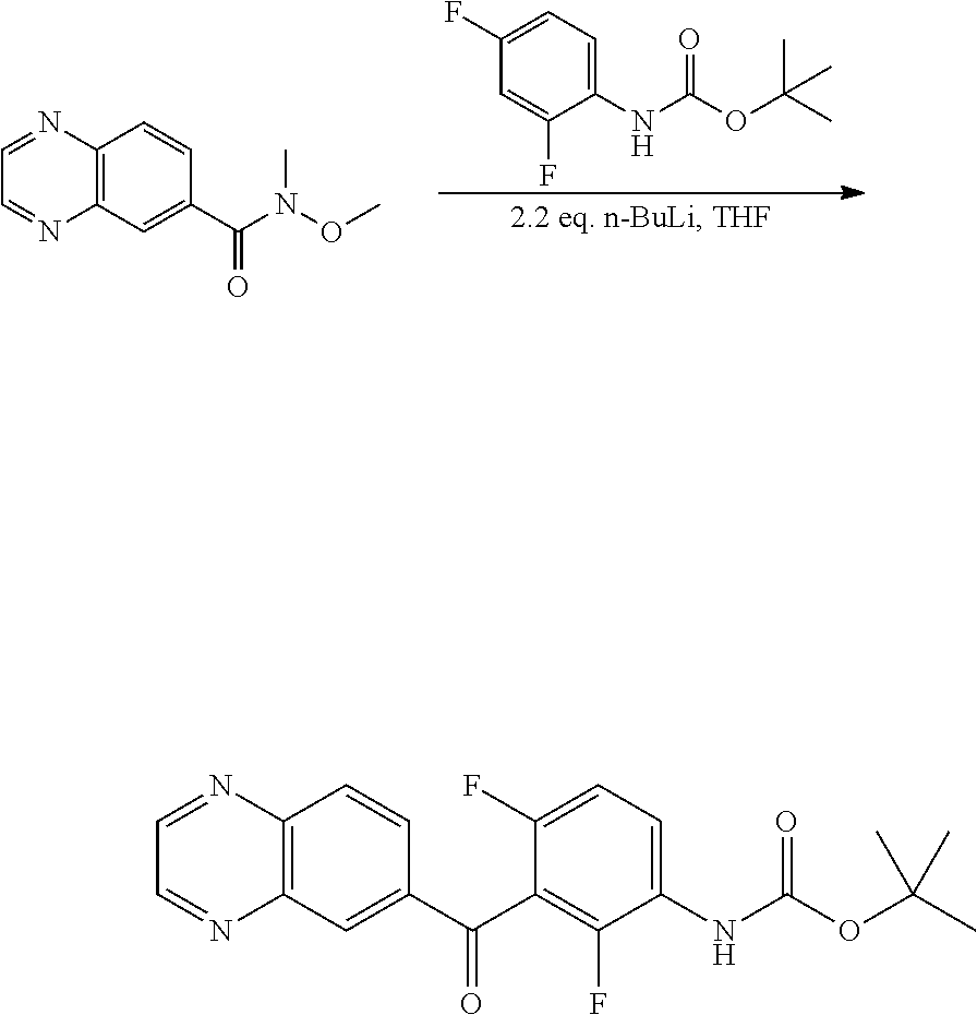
C1(F)=CC=C(NC(OC(C)(C)C)=O)C(F)=C1.C12=C(C=C(C(N(OC)C)=O)C=C1)N=CC=N2.C12=C(C=C(C(=O)C3=C(F)C(NC(OC(C)(C)C)=O)=CC=C3F)C=C1)N=CC=N2
